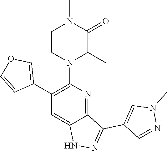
C1CN(C2=C(C3=COC=C3)C=C3C(=N2)C(C2=CN(C)N=C2)=NN3)C(C)C(=O)N1C
